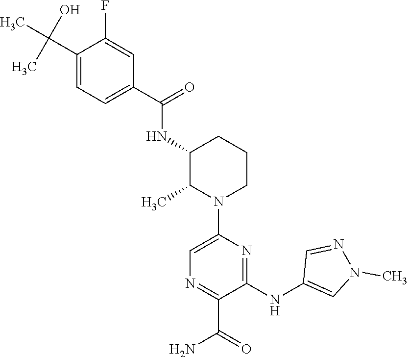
C1(NC2=CN(C)N=C2)=NC(N2CCCC(NC(C3=CC=C(C(C)(O)C)C(F)=C3)=O)C2C)=CN=C1C(=O)N
